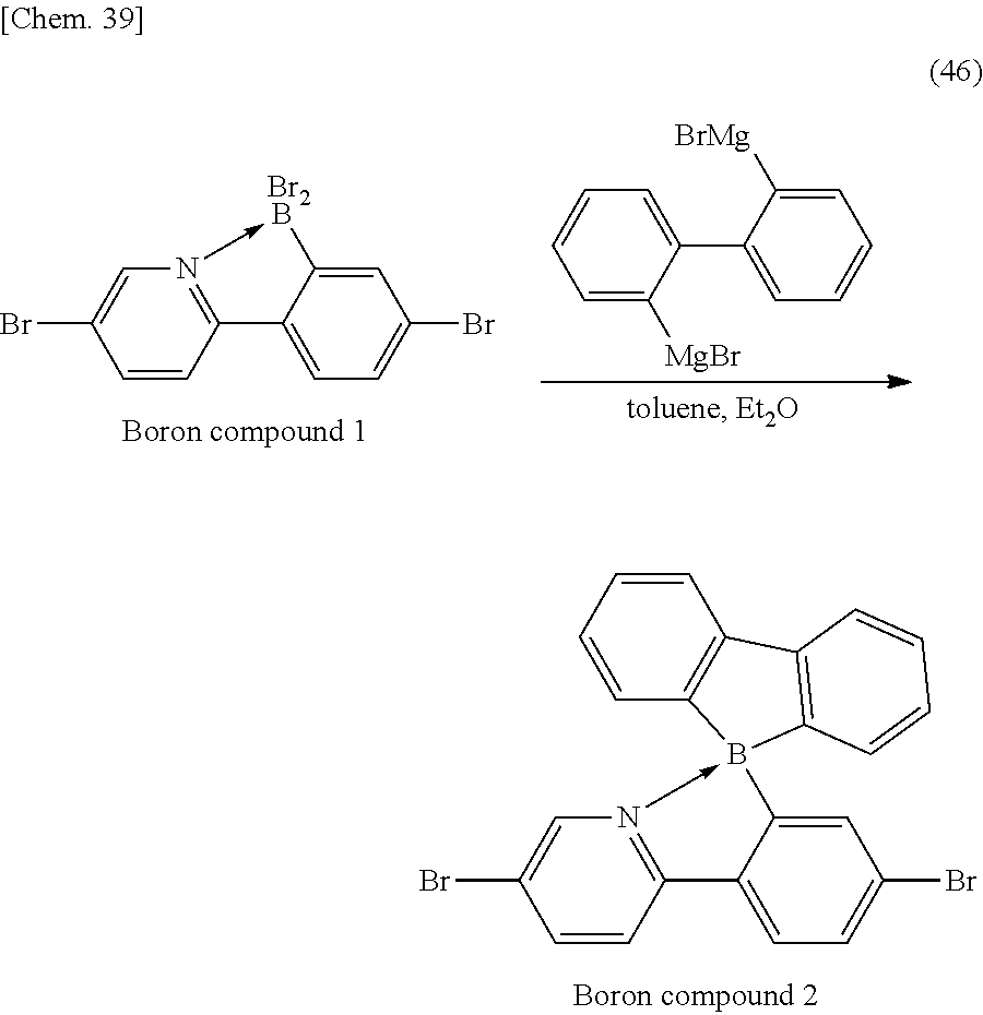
C12=N(->BC3=CC(Br)=CC=C13)C=C(Br)C=C2.[Br2].C1(C2=CC=CC=C2[BrMg])=CC=CC=C1[MgBr].C12=N(->B3(C4=CC(Br)=CC=C14)C1=C(C=CC=C1)C1=C3C=CC=C1)C=C(Br)C=C2
